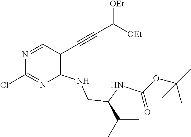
C1=NC(Cl)=NC(NCC(NC(OC(C)(C)C)=O)C(C)C)=C1C#CC([OEt])[OEt]
